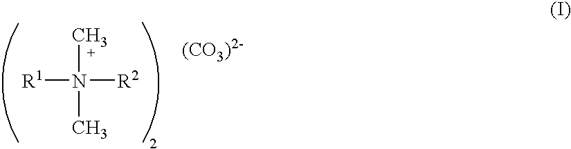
CN([R2])([R1])C
